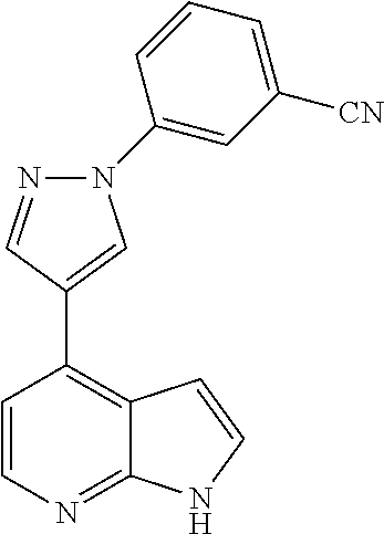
C1=CN=C2C(=C1C1=CN(C3=CC([CN])=CC=C3)N=C1)C=CN2
